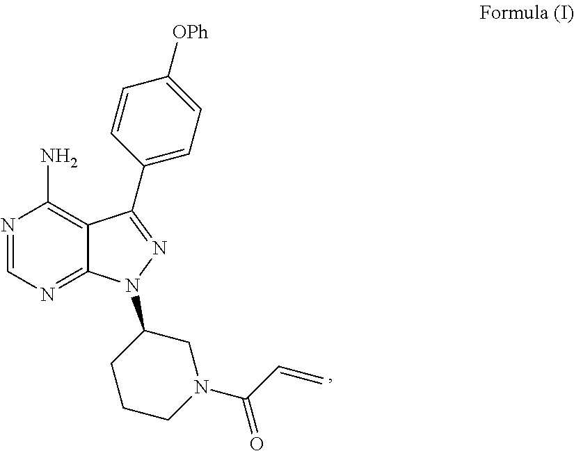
C1([OPh])=CC=C(C2=NN(C3CCCN(C(C=C)=O)C3)C3=NC=NC(N)=C32)C=C1
